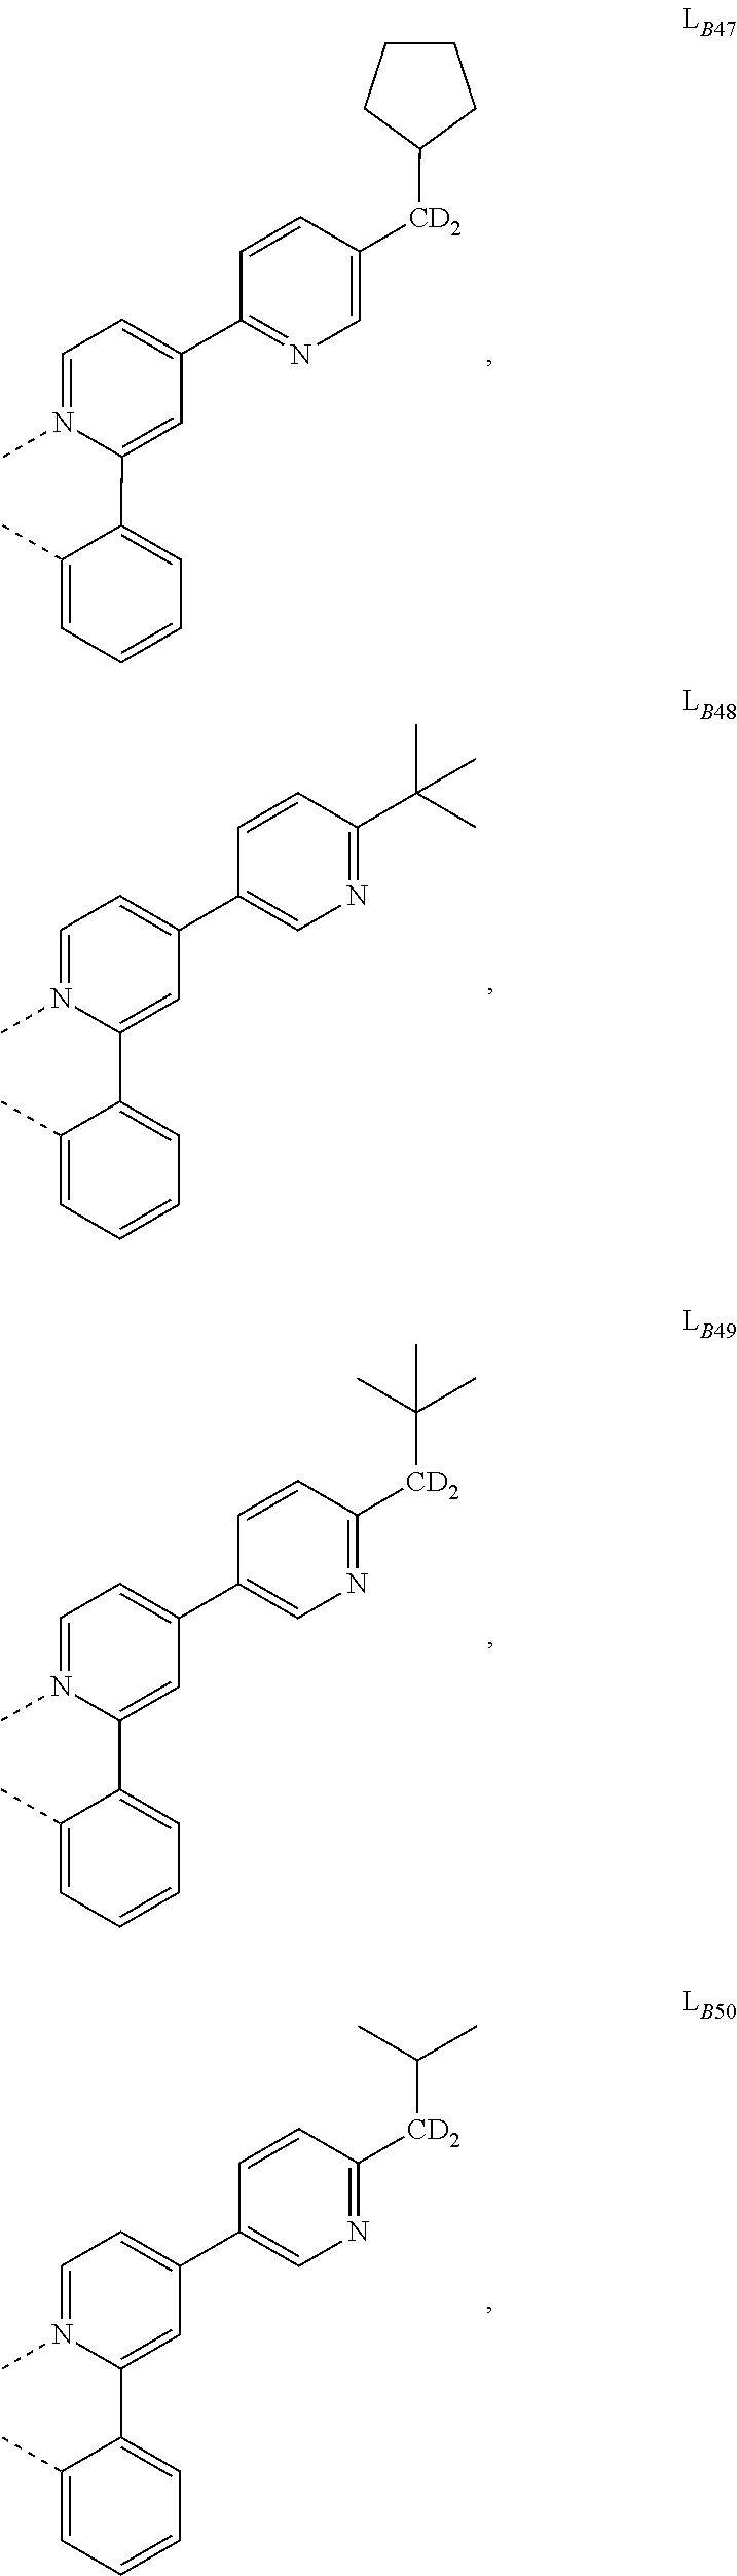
C1([CD2]C2CCCC2)=CN=C(C2=CC=N(C)C(C3=CC=CC=C3C)=C2)C=C1.C1=C(C2=CC=N(C)C(C3=CC=CC=C3C)=C2)C=CC(C(C)(C)C)=N1.C1([CD2]C(C)(C)C)=NC=C(C2=CC=N(C)C(C3=CC=CC=C3C)=C2)C=C1.C1([CD2]C(C)C)=NC=C(C2=CC=N(C)C(C3=CC=CC=C3C)=C2)C=C1
